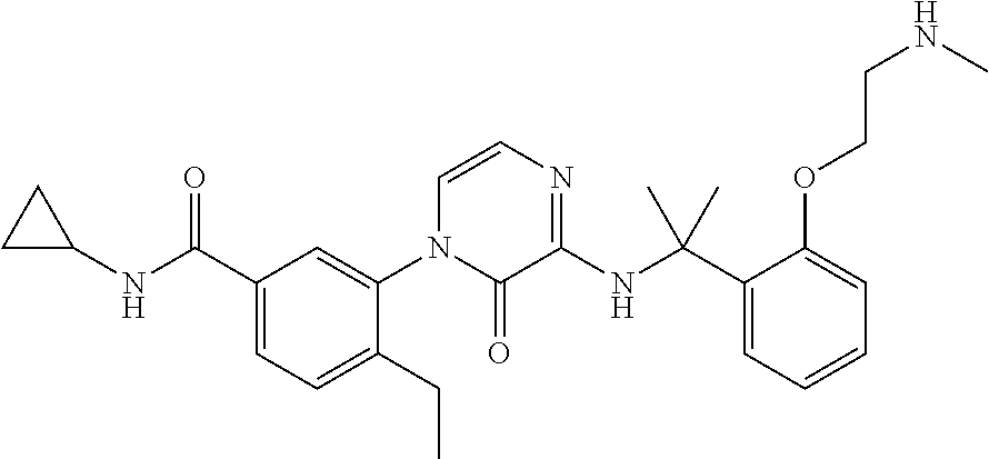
C1(C(NC2CC2)=O)=CC=C(CC)C(N2C(=O)C(NC(C3=CC=CC=C3OCCNC)(C)C)=NC=C2)=C1
